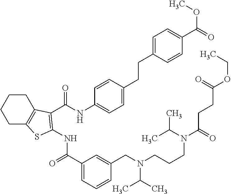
C1C2=C(CCC1)C(C(NC1=CC=C(CCC3=CC=C(C(=O)OC)C=C3)C=C1)=O)=C(NC(=O)C1=CC=CC(CN(CCCN(C(CCC(OCC)=O)=O)C(C)C)C(C)C)=C1)S2
